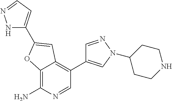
C12=C(N)N=CC(C3=CN(C4CCNCC4)N=C3)=C1C=C(C1=CC=NN1)O2
